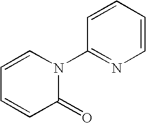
C1=CN(C2=NC=CC=C2)C(=O)C=C1
